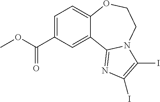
C1=C(C(OC)=O)C=C2C(=C1)OCCN1C2=NC(I)=C1I
